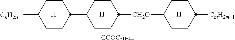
[CCOC-n-m].[H].[H].[H].C1CC(C2CCC([CH2O]C3CCC([CmH2m+1])CC3)CC2)CCC1[CnH2n+1]
